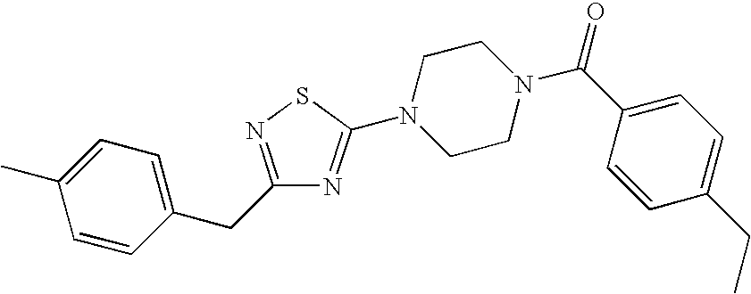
C1=CC(CC2=NSC(N3CCN(C(C4=CC=C(CC)C=C4)=O)CC3)=N2)=CC=C1C
